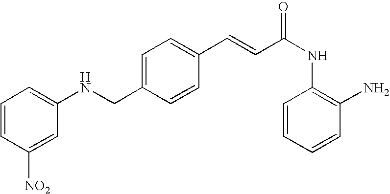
C1(C=CC(NC2=C(N)C=CC=C2)=O)=CC=C(CNC2=CC=CC([NO2])=C2)C=C1
